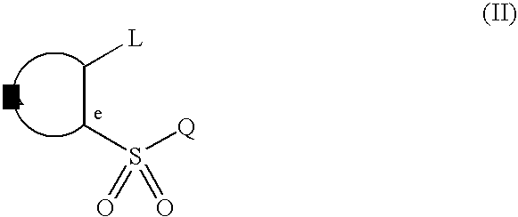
C(CS([Q])(=O)=O)[L]
